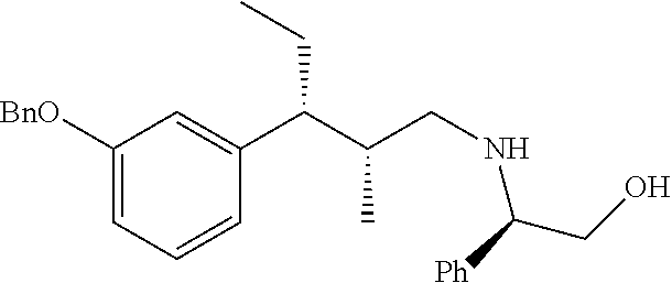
C1([BnO])=CC=CC(C(C(CNC(CO)[Ph])C)CC)=C1
